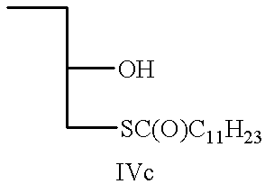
CCC(O)C[SC(O)C11H23]
